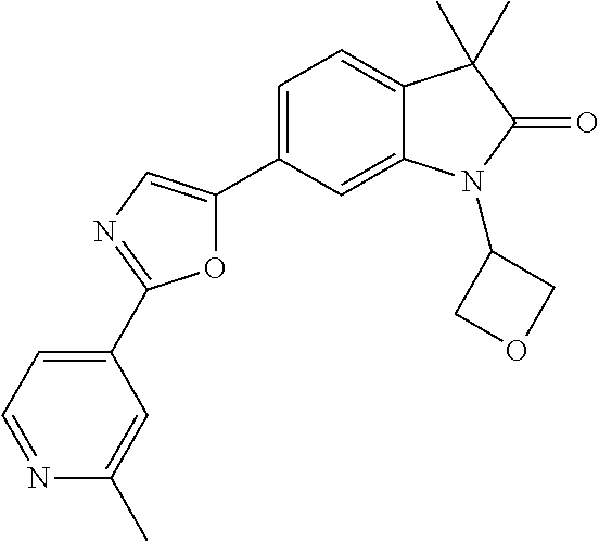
C1=C(C2=CN=C(C3=CC=NC(C)=C3)O2)C=C2C(=C1)C(C)(C)C(=O)N2C1COC1
